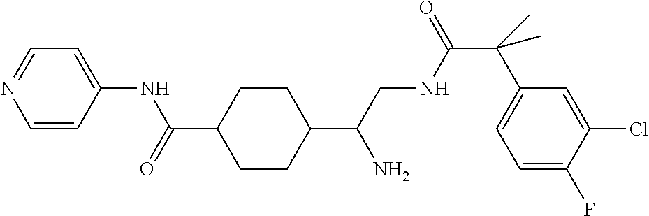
C1(C(CNC(C(C2=CC=C(F)C(Cl)=C2)(C)C)=O)N)CCC(C(=O)NC2=CC=NC=C2)CC1
